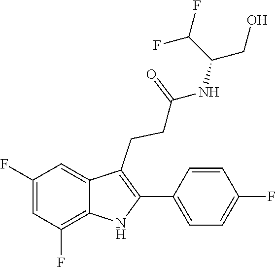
C1(C2=C(CCC(=O)NC(CO)C(F)F)C3=CC(F)=CC(F)=C3N2)=CC=C(F)C=C1
